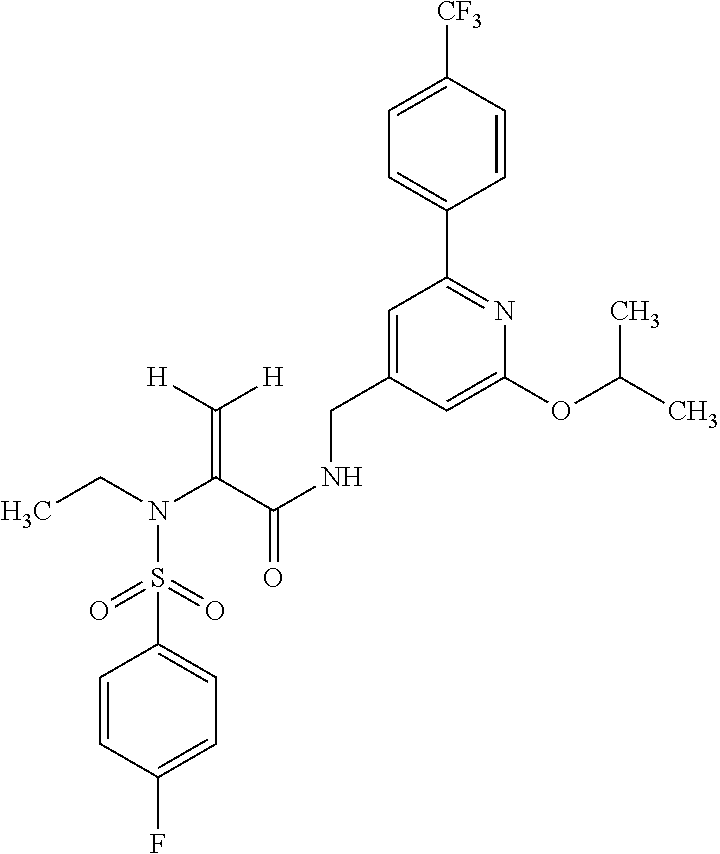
CCN(C(C(NCC1=CC(C2=CC=C([CF3])C=C2)=NC(OC(C)C)=C1)=O)=C([H])[H])S(=O)(=O)C1=CC=C(F)C=C1
